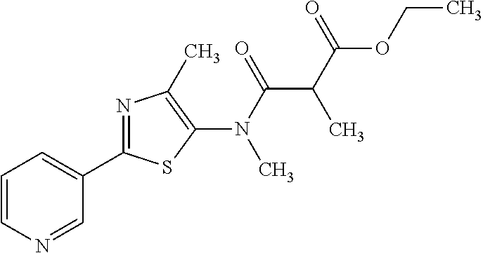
C1=CN=CC(C2=NC(C)=C(N(C(=O)C(C(=O)OCC)C)C)S2)=C1
